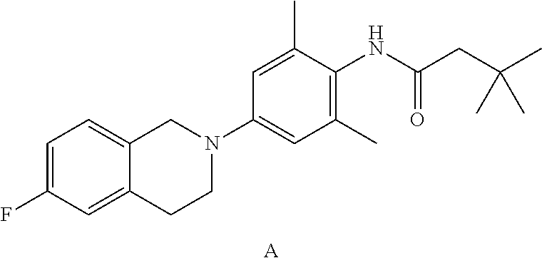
C1=C(F)C=C2C(=C1)CN(C1=CC(C)=C(NC(CC(C)(C)C)=O)C(C)=C1)CC2.[A]
